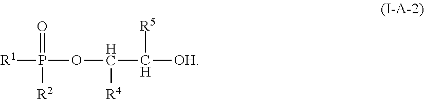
[R1]P(=O)([R2])OC(C([R5])[OH])[R4]
